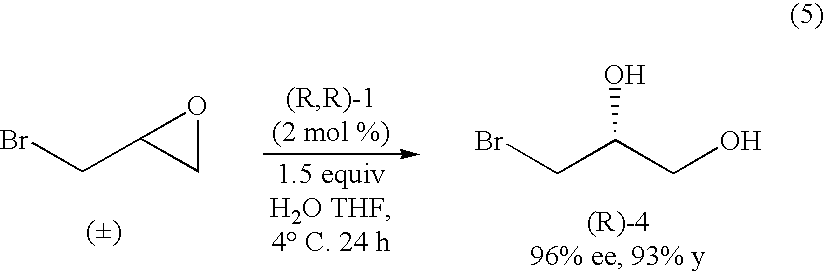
C(C(CO)O)Br.C(C1CO1)Br
